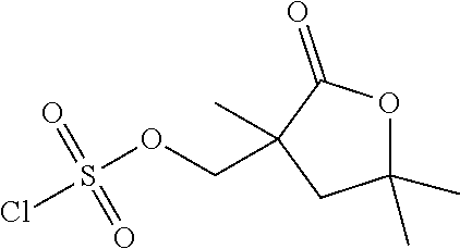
S(OCC1(C)C(=O)OC(C)(C)C1)(Cl)(=O)=O
